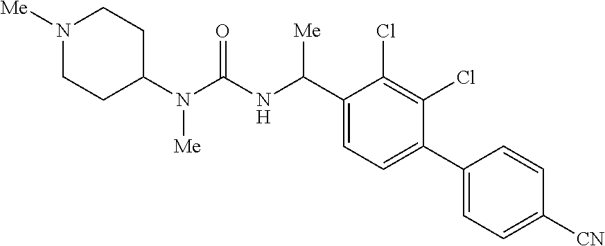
C1(N(C(NC(C2=CC=C(C3=CC=C([CN])C=C3)C(Cl)=C2Cl)[Me])=O)[Me])CCN([Me])CC1
